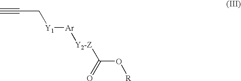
C#CC[Y1][Ar][Y2-Z]C(=O)O[R]
